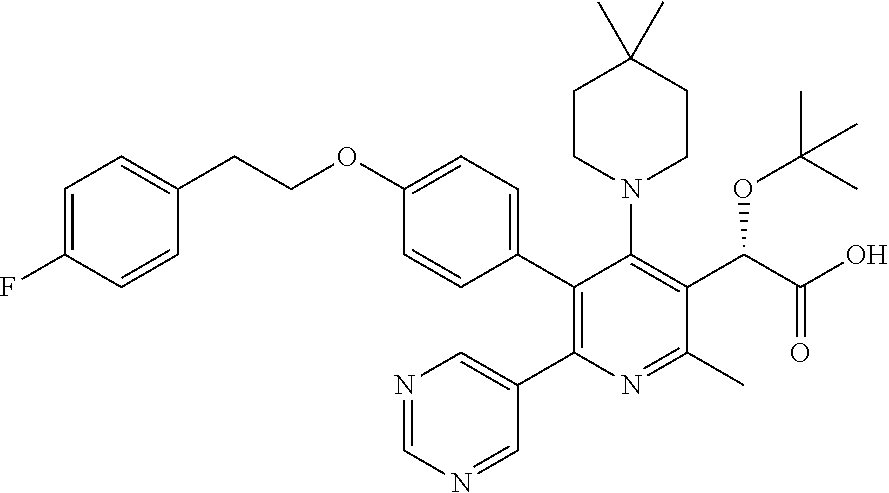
C1=C(F)C=CC(CCOC2=CC=C(C3=C(C4=CN=CN=C4)N=C(C)C(C(OC(C)(C)C)C(O)=O)=C3N3CCC(C)(C)CC3)C=C2)=C1
